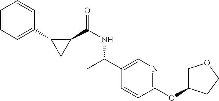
C1=CC=C(C2CC2C(NC(C2=CN=C(OC3COCC3)C=C2)C)=O)C=C1
